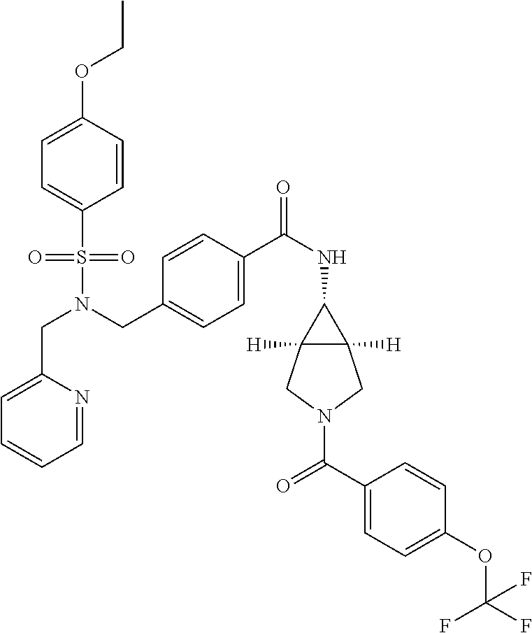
C(N(CC1=CC=C(C(NC2C3([H])C2([H])CN(C(C2=CC=C(OC(F)(F)F)C=C2)=O)C3)=O)C=C1)S(=O)(=O)C1=CC=C(OCC)C=C1)C1=CC=CC=N1
